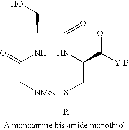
C(NC(C[NMe2])=O)(C(NC(CS[R])C([Y-B])=O)=O)CO
